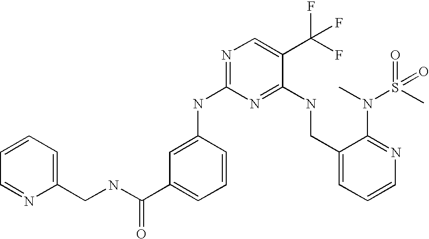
C1(CNC2=NC(NC3=CC(C(NCC4=CC=CC=N4)=O)=CC=C3)=NC=C2C(F)(F)F)=CC=CN=C1N(C)S(C)(=O)=O
